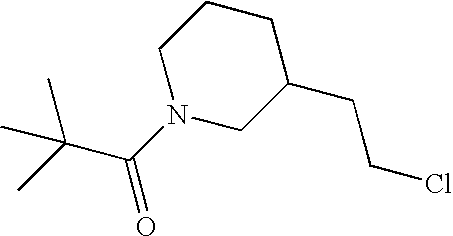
C1N(C(C(C)(C)C)=O)CC(CCCl)CC1
